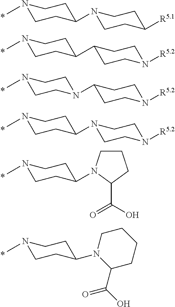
N1(C)CCC(N2CCC([R5.1])CC2)CC1.N1(C)CCC(C2CCN([R5.2])CC2)CC1.N1(C)CCN(C2CCN([R5.2])CC2)CC1.N1(C)CCC(N2CCN([R5.2])CC2)CC1.N1(C)CCC(N2CCCC2C(O)=O)CC1.N1(C)CCC(N2C(C(O)=O)CCCC2)CC1
